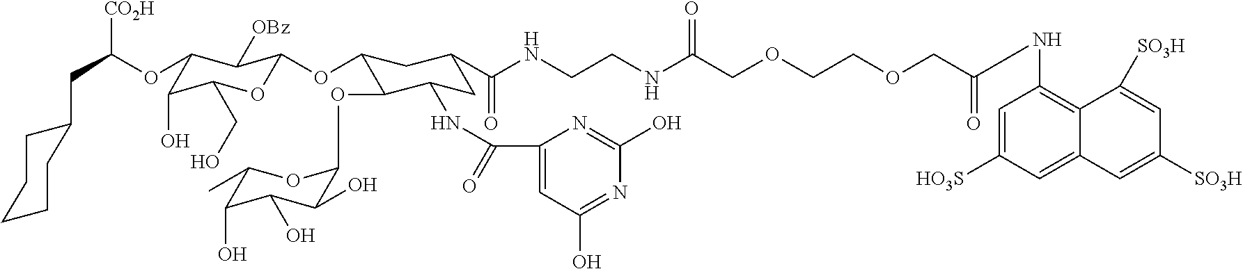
C1CCC(CC([CO2H])OC2C(O)C(CO)OC(OC3C(OC4C(O)C(O)C(O)C(C)O4)C(NC(C4=CC(O)=NC(O)=N4)=O)CC(C(NCCNC(COCCOCC(=O)NC4=C5C(=CC([HO3S])=C4)C=C([SO3H])C=C5[SO3H])=O)=O)C3)C2[OBz])CC1
